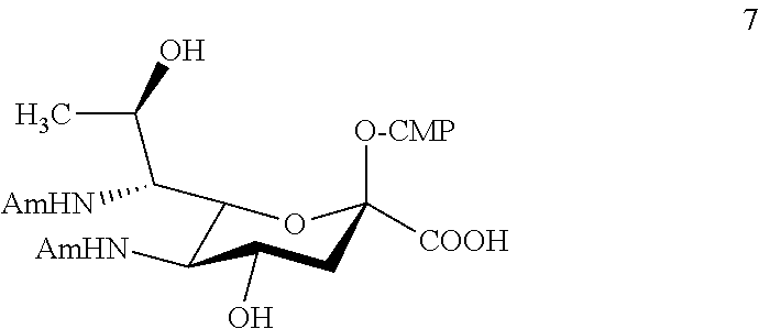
C1(C(C(C)O)[AmHN])C([AmHN])C(O)CC([O-CMP])([COOH])O1
